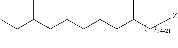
C(C(C[Z])C)(CCCCC(CC)C)C
